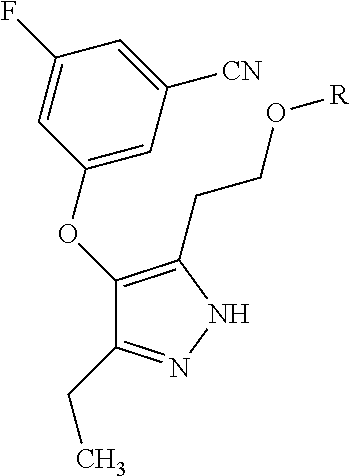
C1(OC2=CC([CN])=CC(F)=C2)=C(CCO[R])NN=C1CC
